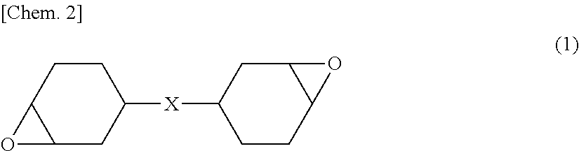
C12C(CC([X]C3CCC4C(C3)O4)CC1)O2
